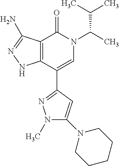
C12=C(C(C3=NN(C)C(N4CCCCC4)=C3)=CN(C(C)C(C)C)C1=O)NN=C2N
